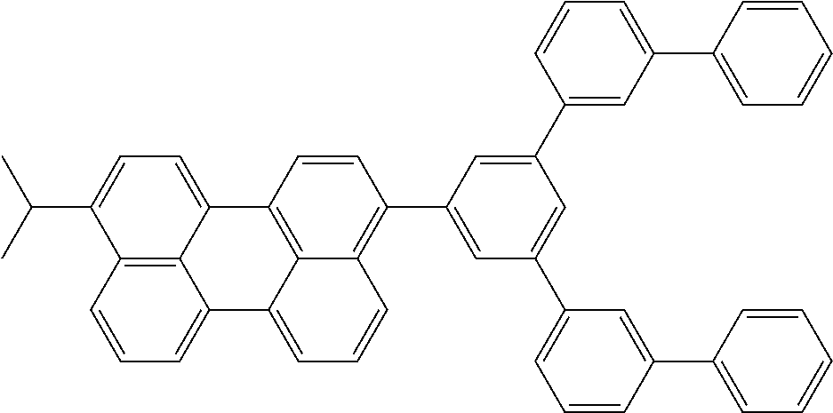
C12=C3C=CC=C1C1=CC=CC4=C(C5=CC(C6=CC=CC(C7=CC=CC=C7)=C6)=CC(C6=CC(C7=CC=CC=C7)=CC=C6)=C5)C=CC(=C14)C2=CC=C3C(C)C
